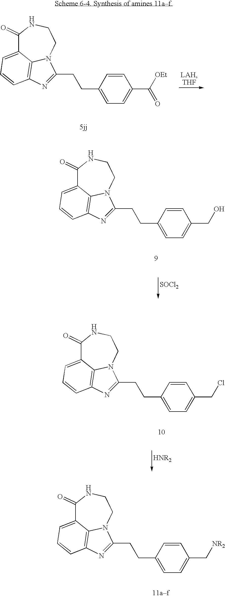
C1(=O)C2=CC=CC3=C2N(CCN1)C(CCC1=CC=C(C(=O)[OEt])C=C1)=N3.C1(=O)C2=CC=CC3=C2N(CCN1)C(CCC1=CC=C(CO)C=C1)=N3.[SOCl2].C1(=O)C2=CC=CC3=C2N(CCN1)C(CCC1=CC=C(CCl)C=C1)=N3.C1(=O)C2=CC=CC3=C2N(CCN1)C(CCC1=CC=C(C[NR2])C=C1)=N3
